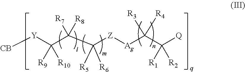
[CB][Y]C(C(C([Z][Ag]C(C([Q])([R1])[R2])([R3])[R4])([R5])[R6])([R7])[R8])([R9])[R10]
